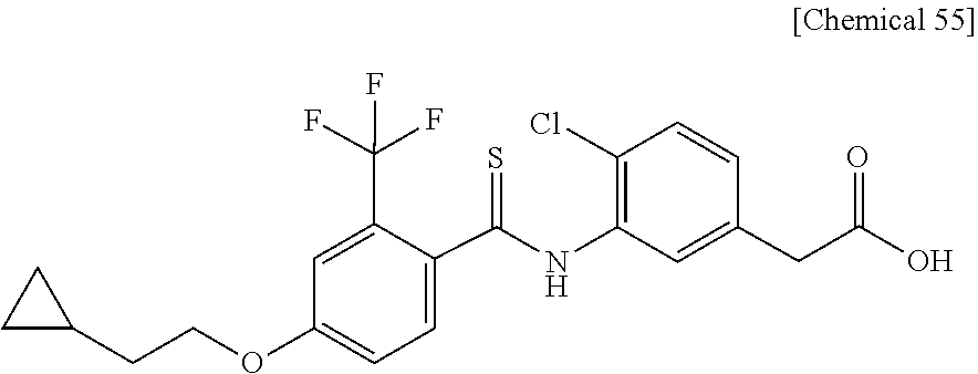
C1=C(CC(=O)O)C=CC(Cl)=C1NC(C1=CC=C(OCCC2CC2)C=C1C(F)(F)F)=S
